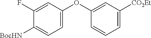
C1=C(OC2=CC([CO2Et])=CC=C2)C=C(F)C([BocHN])=C1
